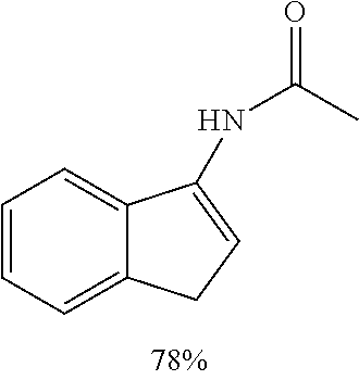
C1=CC=C2C(=C1)C(NC(C)=O)=CC2
